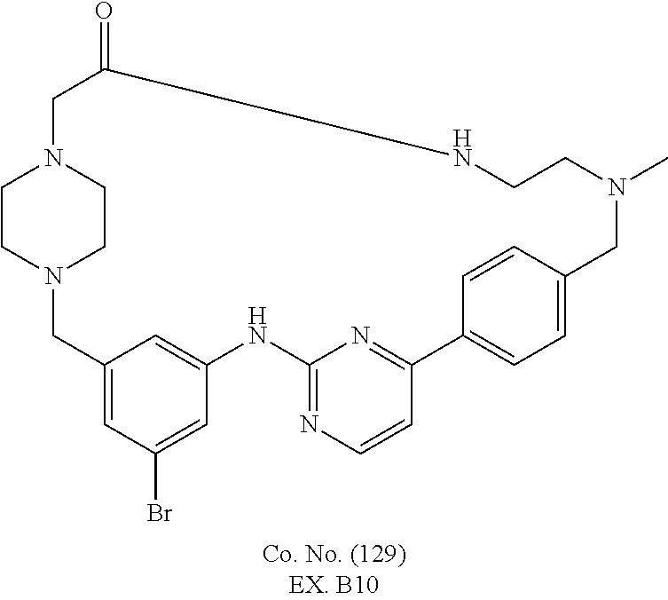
N12CC3=CC(Br)=CC(=C3)NC3=NC=CC(=N3)C3=CC=C(C=C3)CN(C)CCNC(=O)CN(CC1)CC2
